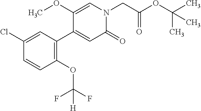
C1(OC(F)(F)[H])=C(C2=CC(=O)N(CC(OC(C)(C)C)=O)C=C2OC)C=C(Cl)C=C1
